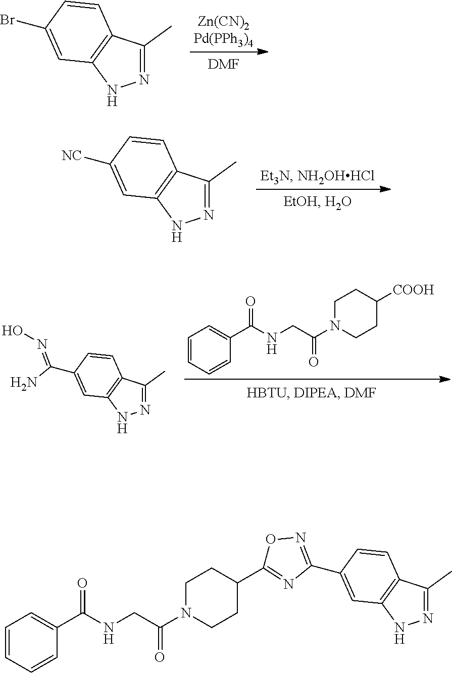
[DMF].BrC1=CC2=C(C(C)=NN2)C=C1.[NC]C1=CC2=C(C(C)=NN2)C=C1.C1CN(C(CNC(C2=CC=CC=C2)=O)=O)CCC1[COOH].ON=C(N)C1=CC2=C(C(C)=NN2)C=C1.O1N=C(C2=CC3=C(C(C)=NN3)C=C2)N=C1C1CCN(C(CNC(C2=CC=CC=C2)=O)=O)CC1
